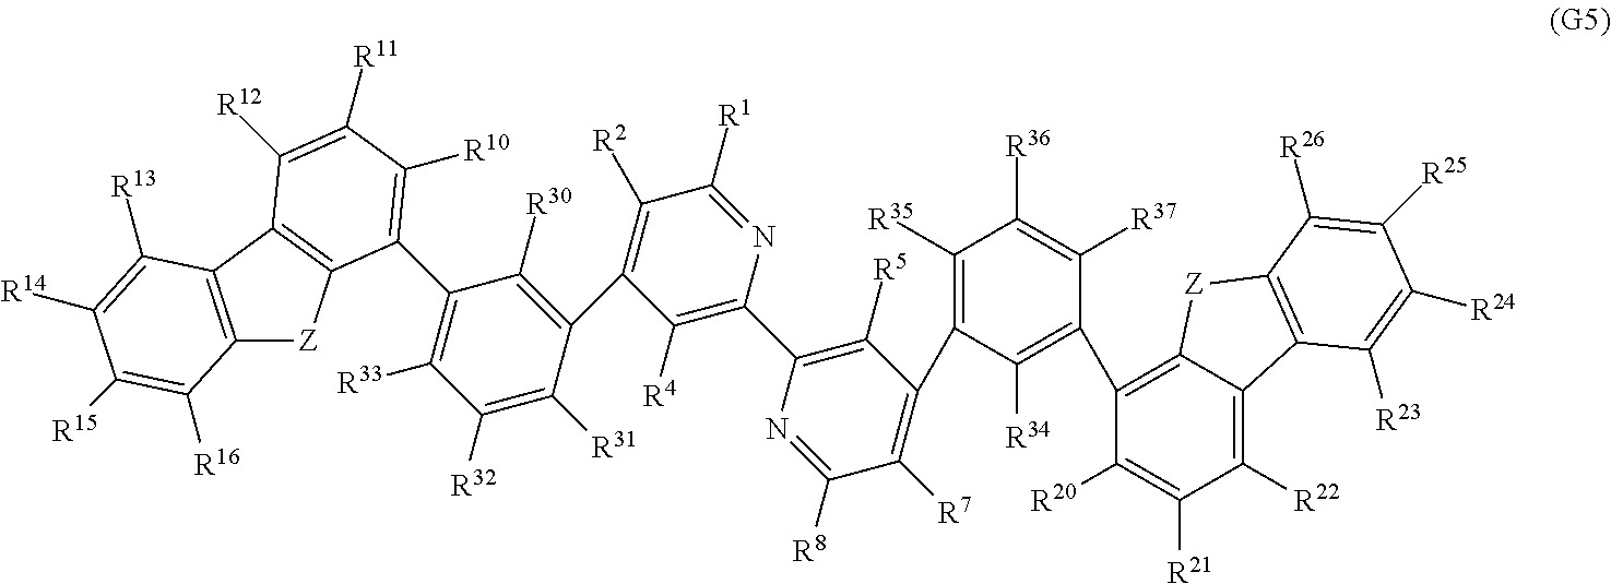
C1([R2])=C(C2=C([R30])C(C3=C([R10])C([R11])=C([R12])C4=C3[Z]C3=C4C([R13])=C([R14])C([R15])=C3[R16])=C([R33])C([R32])=C2[R31])C([R4])=C(C2=C([R5])C(C3=C([R35])C([R36])=C([R37])C(C4=C5C(=C([R22])C([R21])=C4[R20])C4=C([Z]5)C([R26])=C([R25])C([R24])=C4[R23])=C3[R34])=C([R7])C([R8])=N2)N=C1[R1]
